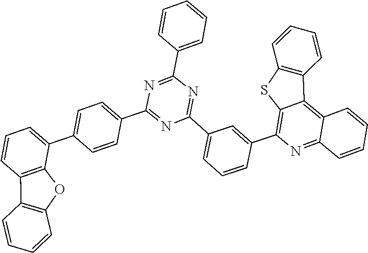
C1(C2=NC(C3=CC=CC=C3)=NC(C3=CC=C(C4=CC=CC5=C4OC4=C5C=CC=C4)C=C3)=N2)=CC=CC(C2=C3SC4=C(C=CC=C4)C3=C3C(=N2)C=CC=C3)=C1
